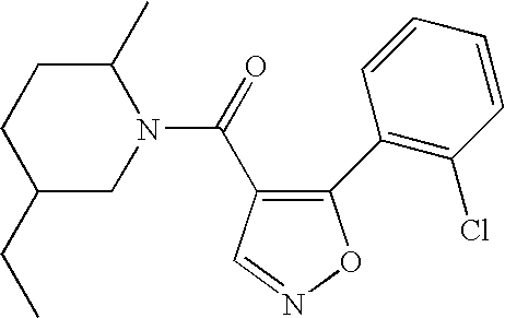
N1(C(=O)C2=C(C3=C(Cl)C=CC=C3)ON=C2)C(C)CCC(CC)C1
